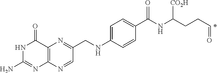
N1C(N)=NC2=C(C1=O)N=C(CNC1=CC=C(C(NC(CCC=O)[CO2H])=O)C=C1)C=N2
